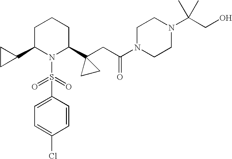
C1(C2N(S(C3=CC=C(Cl)C=C3)(=O)=O)C(C3(CC(N4CCN(C(CO)(C)C)CC4)=O)CC3)CCC2)CC1
